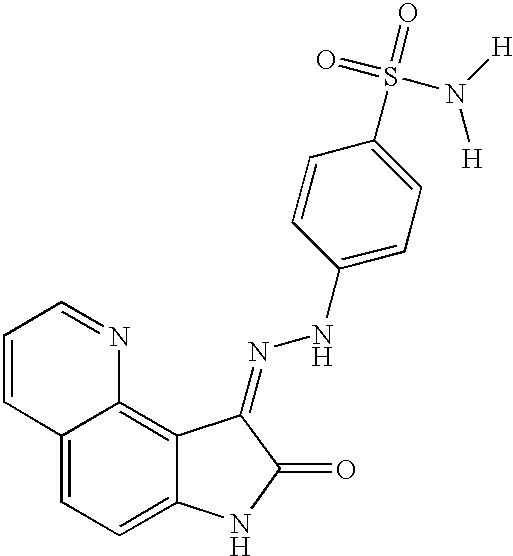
C12=CC=C3C(=C1N=CC=C2)C(=NNC1=CC=C(S(=O)(=O)N([H])[H])C=C1)C(=O)N3
